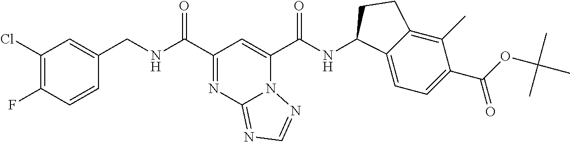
C1(Cl)=C(F)C=CC(CNC(C2=NC3=NC=NN3C(C(NC3C4=CC=C(C(OC(C)(C)C)=O)C(C)=C4CC3)=O)=C2)=O)=C1
